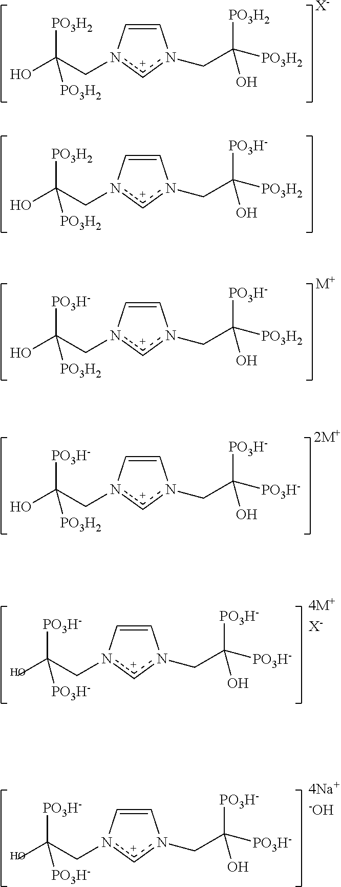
C1=Cn(CC(O)([PO3H2])[PO3H2])[c+]n1CC([PO3H2])([PO3H2])O.[X-].C1=Cn(CC(O)([PO3H2])[PO3H2])[c+]n1CC([PO3H2])([PO3H-])O.[M+].C1=Cn(CC(O)([PO3H-])[PO3H2])[c+]n1CC([PO3H2])([PO3H-])O.C1=Cn(CC(O)([PO3H-])[PO3H-])[c+]n1CC([PO3H-])([PO3H-])O.[4M+X-].C1=Cn(CC(O)([PO3H-])[PO3H-])[c+]n1CC([PO3H-])([PO3H-])O.[4Na+-OH].[2M+].C1=Cn(CC(O)([PO3H-])[PO3H2])[c+]n1CC([PO3H-])([PO3H-])O
